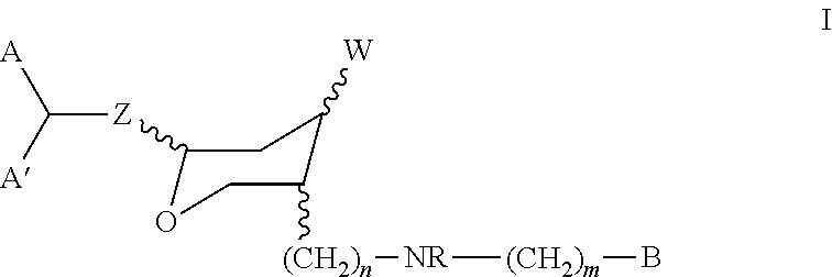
C1([Z]C([A])[A])OCC([(CH2)n][NR][(CH2)m]B)C([W])C1
